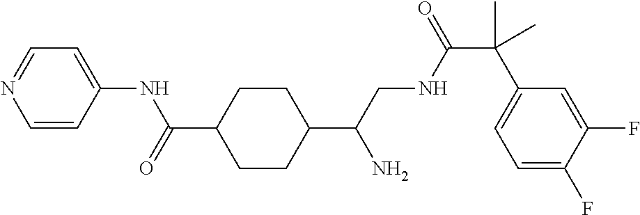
C1=CC(NC(=O)C2CCC(C(CNC(C(C3=CC=C(F)C(F)=C3)(C)C)=O)N)CC2)=CC=N1
